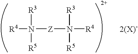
[2(X)-].[R3]N([R5])([R4])[Z]N([R3])([R5])[R4]
